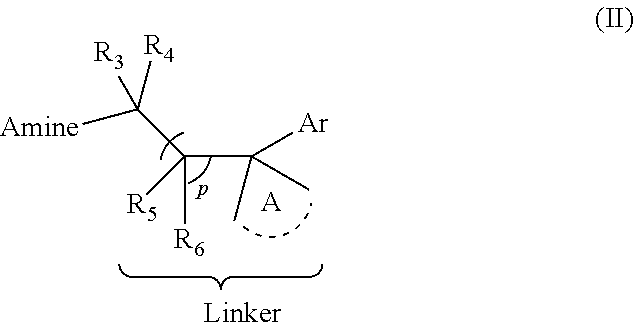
C(C([Ar])(C)C)(C([R4])([Amine])[R3])([R6])[R5].[A]
